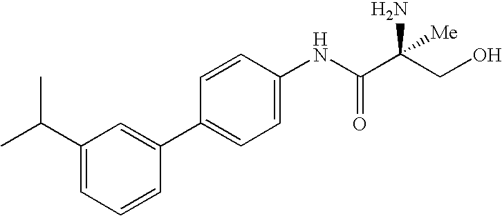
C1(C(C)C)=CC=CC(C2=CC=C(NC(C(CO)(N)[Me])=O)C=C2)=C1
